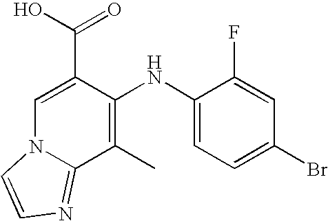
C1(NC2=C(C)C3=NC=CN3C=C2C(O)=O)=CC=C(Br)C=C1F
